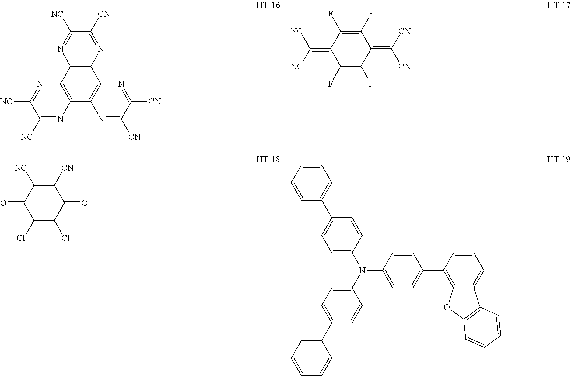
C12=C(C3=C(C4=C1N=C([CN])C([CN])=N4)N=C([NC])C([NC])=N3)N=C([NC])C([CN])=N2.C1(F)=C(F)C(=C([NC])[NC])C(F)=C(F)C1=C([CN])[CN].C1([CN])=C([NC])C(=O)C(Cl)=C(Cl)C1=O.C1=CC=CC(C2=CC=C(N(C3=CC=C(C4=C5C(=CC=C4)C4=C(O5)C=CC=C4)C=C3)C3=CC=C(C4=CC=CC=C4)C=C3)C=C2)=C1
